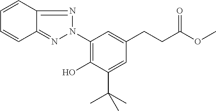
C12=NN(C3=C(O)C(C(C)(C)C)=CC(CCC(OC)=O)=C3)N=C1C=CC=C2
